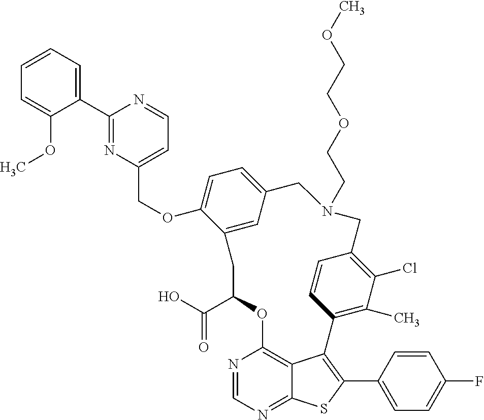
C1(C2=NC(COC3=CC=C4C=C3CC(C(O)=O)OC3=C5C(=NC=N3)SC(C3=CC=C(F)C=C3)=C5C3=C(C)C(Cl)=C(C=C3)CN(CCOCCOC)C4)=CC=N2)=CC=CC=C1OC
